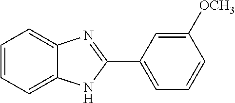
C1=CC=C2C(=C1)N=C(C1=CC=CC([OCH3])=C1)N2
